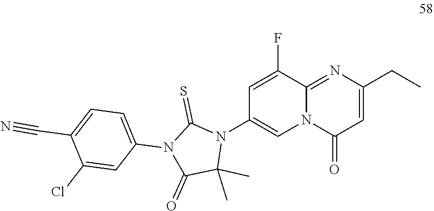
C1=C(F)C2=NC(CC)=CC(=O)N2C=C1N1C(=S)N(C2=CC=C(C#N)C(Cl)=C2)C(=O)C1(C)C
